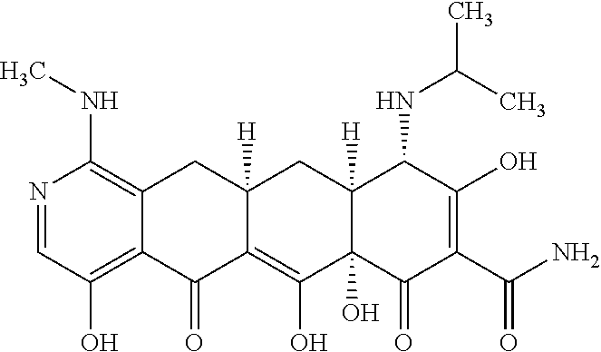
C12=C(O)C=NC(NC)=C1CC1([H])C(=C(O)C3(O)C([H])(C1)C(NC(C)C)C(O)=C(C(N)=O)C3=O)C2=O
